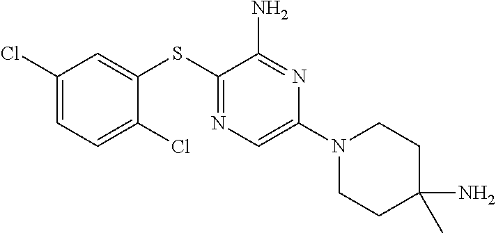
C1(Cl)=CC=C(Cl)C(SC2=NC=C(N3CCC(N)(C)CC3)N=C2N)=C1
